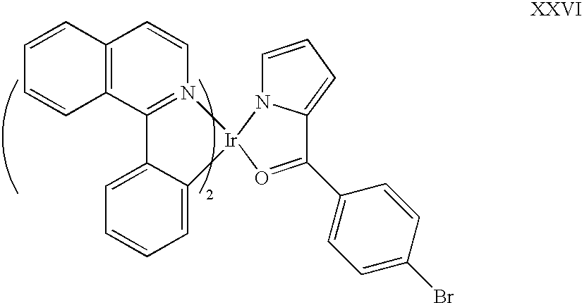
C12=C(C3=N(C=C1)[Ir]1(N4C=CC=C4C(C4=CC=C(Br)C=C4)=O1)C1=CC=CC=C31)C=CC=C2
